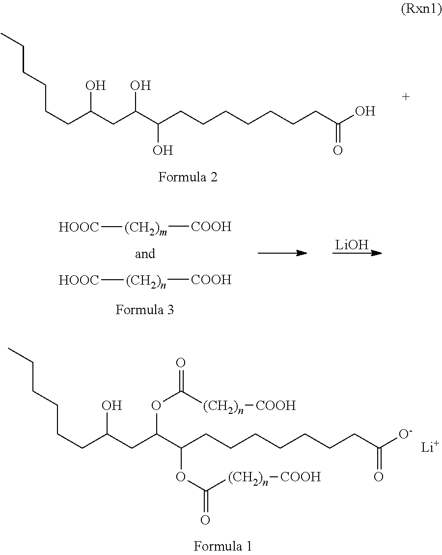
C(CC(CC(C(CCCCCCCC(O)=O)O)O)O)CCCC.[(CH2)m]([COOH])[HOOC].[(CH2)n]([COOH])[HOOC].[LiOH].C(CC(CC(C(CCCCCCCC([O-])=O)OC([(CH2)n][COOH])=O)OC([(CH2)n][COOH])=O)O)CCCC.[Li]
